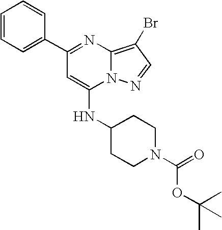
C1(C2=NC3=C(Br)C=NN3C(NC3CCN(C(=O)OC(C)(C)C)CC3)=C2)=CC=CC=C1
